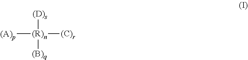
[(R)n]([(B)q])([(A)p])([(C)r])[(D)s]
